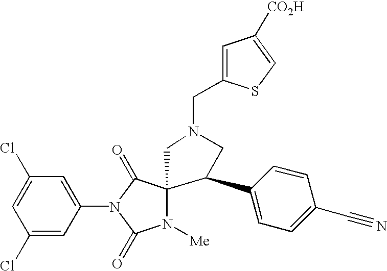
C1=C(Cl)C=C(N2C(=O)C3(N([Me])C2=O)CN(CC2=CC([CO2H])=CS2)CC3C2=CC=C(C#N)C=C2)C=C1Cl
